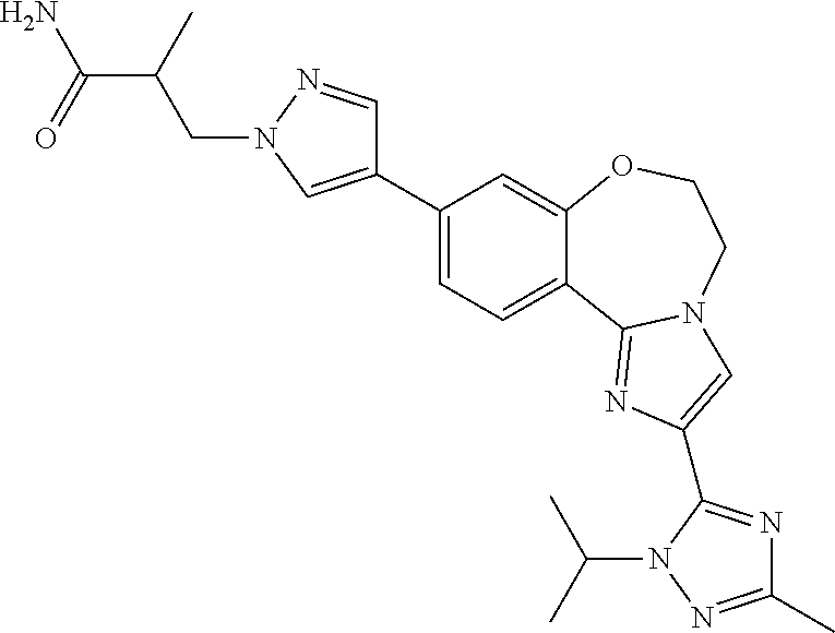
C1(C2=CN(CC(C(=O)N)C)N=C2)=CC=C2C(=C1)OCCN1C2=NC(C2=NC(C)=NN2C(C)C)=C1
